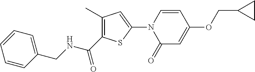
C1(CNC(C2=C(C)C=C(N3C(=O)C=C(OCC4CC4)C=C3)S2)=O)=CC=CC=C1
